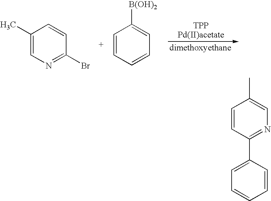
C1=CC=CC([B(OH)2])=C1.C1(Br)=NC=C(C)C=C1.N1=C(C2=CC=CC=C2)C=CC(C)=C1
